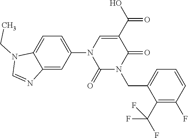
C1=C(N2C(=O)N(CC3=CC=CC(F)=C3C(F)(F)F)C(=O)C(C(O)=O)=C2)C=C2C(=C1)N(CC)C=N2
